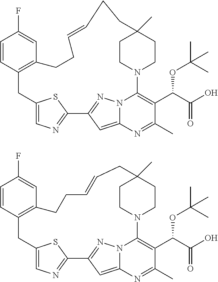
C1=CC2=C(C=C1F)CCC=CCCC1(C)CCN(C3=C(C(C(O)=O)OC(C)(C)C)C(C)=NC4=CC(=NN43)C3=NC=C(C2)S3)CC1.C1=CC2=C(C=C1F)CCC=CCC1(C)CCN(C3=C(C(C(O)=O)OC(C)(C)C)C(C)=NC4=CC(=NN43)C3=NC=C(C2)S3)CC1
